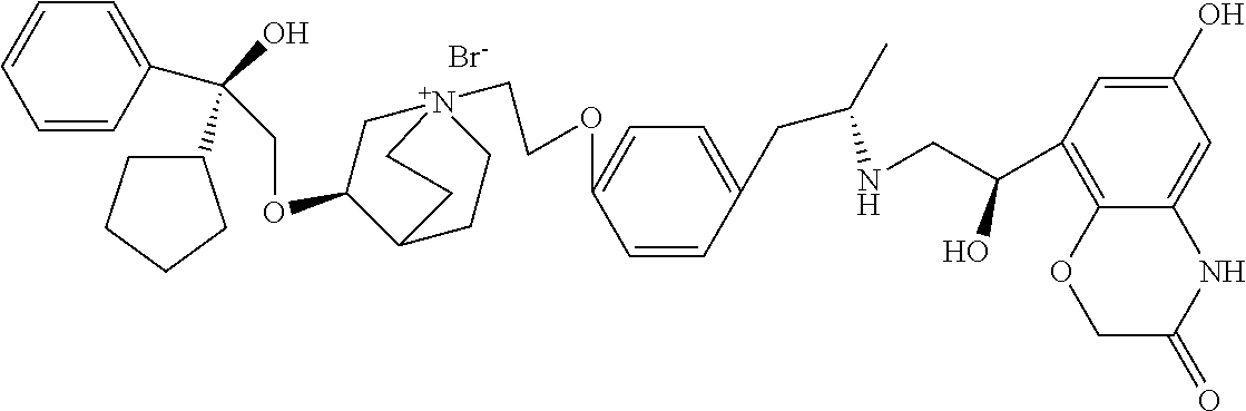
[Br-].C(OC1C[N+]2(CCOC3=CC=C(CC(NCC(C4=C5C(=CC(O)=C4)NC(=O)CO5)O)C)C=C3)CCC1CC2)C(O)(C1CCCC1)C1=CC=CC=C1
